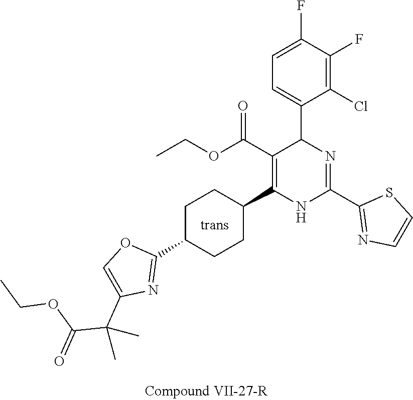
C1(F)=C(Cl)C(C2N=C(C3=NC=CS3)NC(C3CCC(C4=NC(C(C(=O)OCC)(C)C)=CO4)CC3)=C2C(OCC)=O)=CC=C1F
